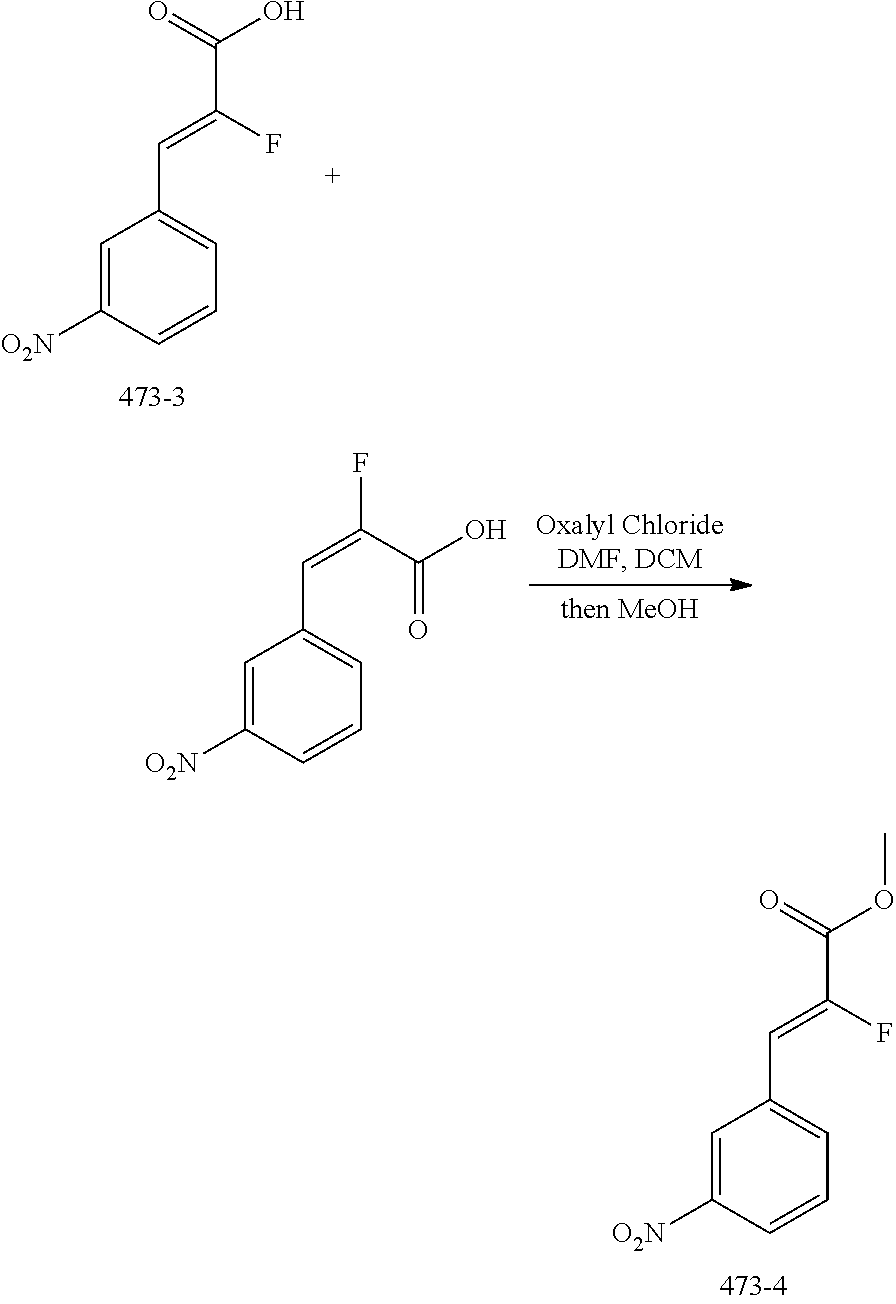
C1=C([O2N])C=CC=C1C=C(C(=O)OC)F.C1=C([O2N])C=CC=C1C=C(C(=O)O)F.C1=C([O2N])C=CC=C1C=C(F)C(O)=O
